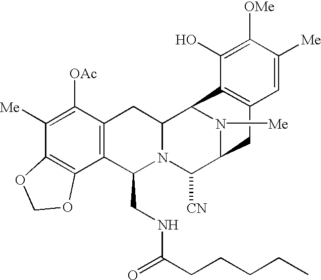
C1([Me])=C([OAc])C2=C(C3=C1OCO3)C(CNC(=O)CCCCC)N1C(C2)C2N([Me])C(C1[CN])CC1=C2C(O)=C([OMe])C([Me])=C1
